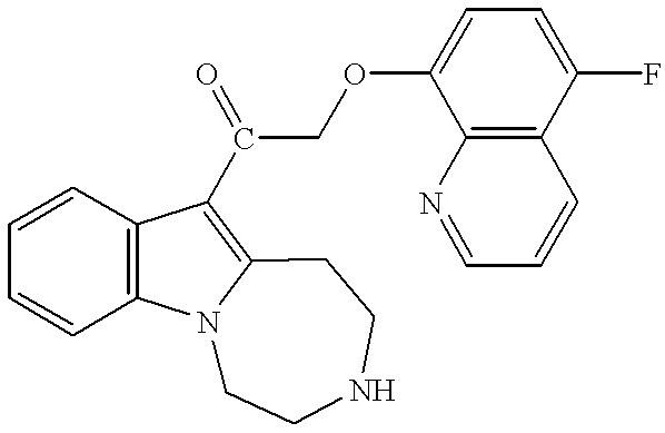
C1=CC2=C(C=C1)C(C(COC1=CC=C(F)C3=C1N=CC=C3)=O)=C1N2CCNCC1
